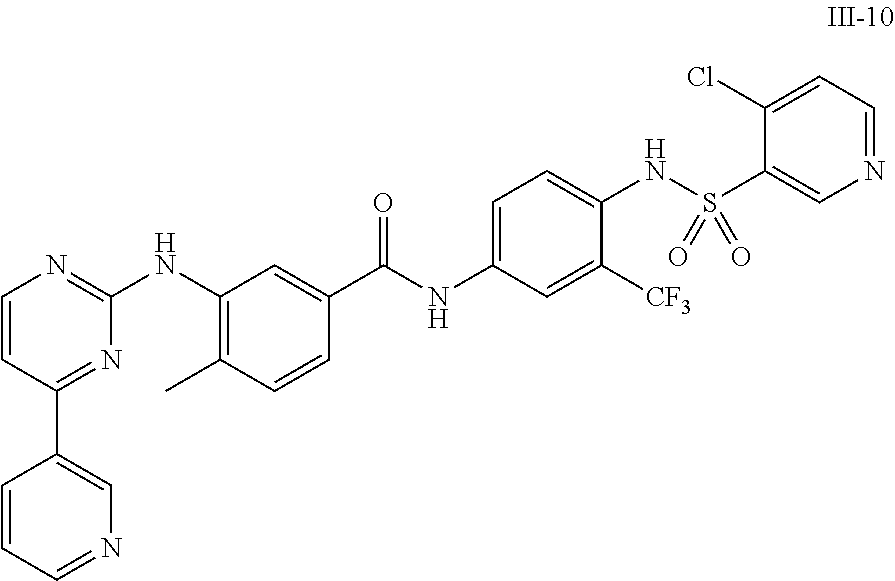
C1=CC(C2=CN=CC=C2)=NC(NC2=C(C)C=CC(C(NC3=CC=C(NS(C4=CN=CC=C4Cl)(=O)=O)C([CF3])=C3)=O)=C2)=N1
